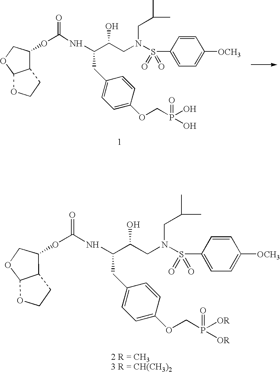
N(C(C(CN(CC(C)C)S(C1=CC=C([OCH3])C=C1)(=O)=O)O)CC1=CC=C(OCP(O)(O)=O)C=C1)C(OC1C2C(OC1)OCC2)=O.N(C(C(CN(CC(C)C)S(C1=CC=C([OCH3])C=C1)(=O)=O)O)CC1=CC=C(OCP([OR])([OR])=O)C=C1)C(OC1C2C(OC1)OCC2)=O
